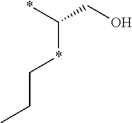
*C(CO)*CCC
